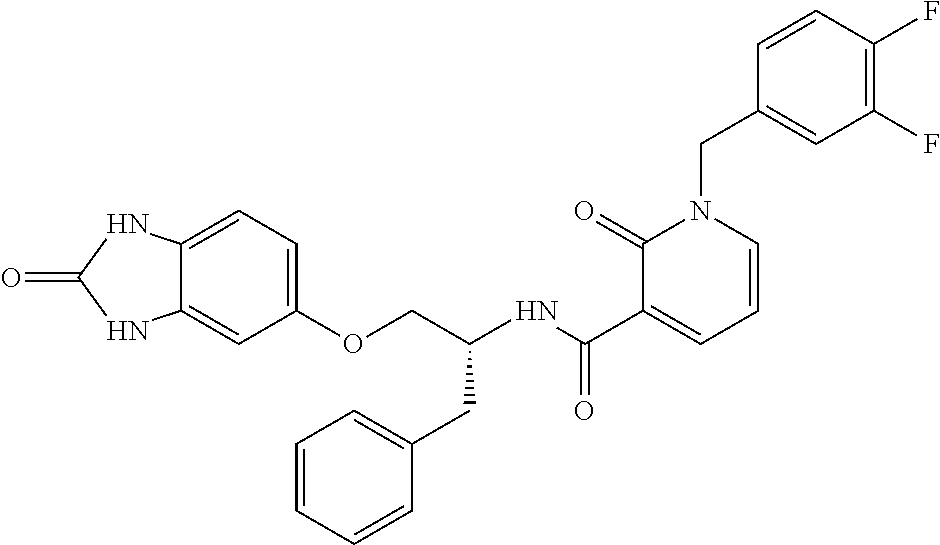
C12=CC=C(OCC(NC(C3=CC=CN(CC4=CC(F)=C(F)C=C4)C3=O)=O)CC3=CC=CC=C3)C=C1NC(=O)N2
